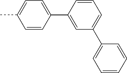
CC1=CC=C(C2=CC(C3=CC=CC=C3)=CC=C2)C=C1
